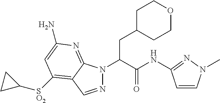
N1(C(C(NC2=NN(C)C=C2)=O)CC2CCOCC2)N=CC2=C([SO2]C3CC3)C=C(N)N=C12
